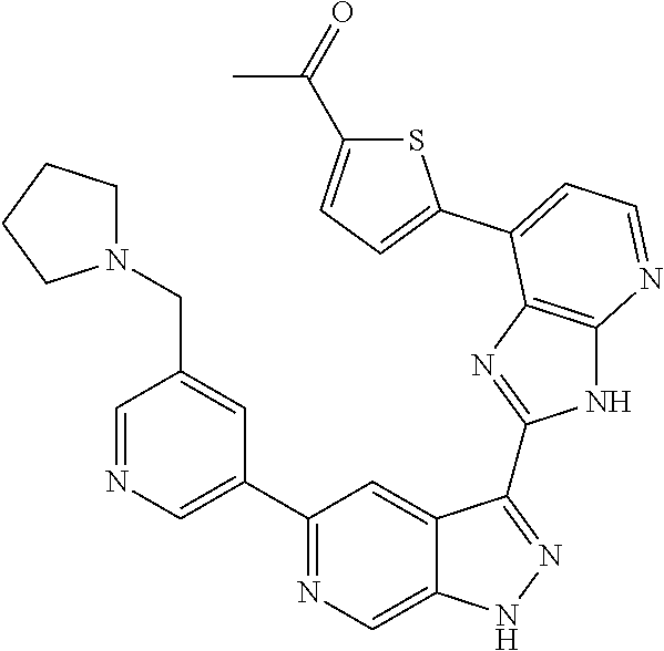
C1=NC=C(C2=NC=C3C(=C2)C(C2=NC4=C(N2)N=CC=C4C2=CC=C(C(=O)C)S2)=NN3)C=C1CN1CCCC1
